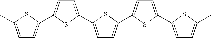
C1=C(C)SC(C2=CC=C(C3=CC=C(C4=CC=C(C5=CC=C(C)S5)S4)S3)S2)=C1
